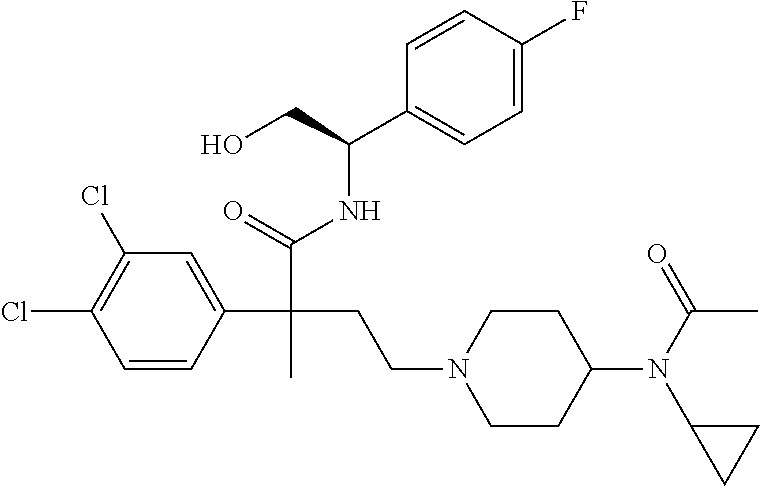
C1=CC(C(C(=O)NC(C2=CC=C(F)C=C2)CO)(CCN2CCC(N(C(=O)C)C3CC3)CC2)C)=CC(Cl)=C1Cl
